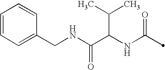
C(C(NC(=O)C)C(C)C)(=O)NCC1=CC=CC=C1
